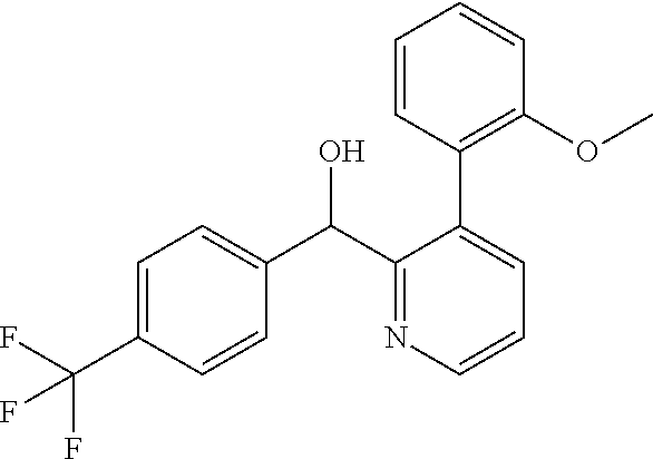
C1=C(C(F)(F)F)C=CC(C(C2=NC=CC=C2C2=C(OC)C=CC=C2)O)=C1
